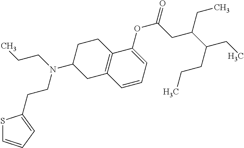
C1C2=C(CC(N(CCC)CCC3=CC=CS3)C1)C=CC=C2OC(CC(C(CC)CCC)CC)=O
